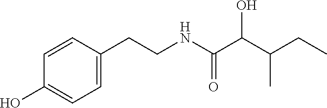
C1=C(CCNC(C(C(CC)C)O)=O)C=CC(O)=C1
